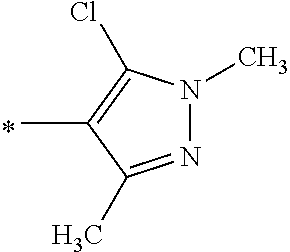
CC1=C(Cl)N(C)N=C1C
